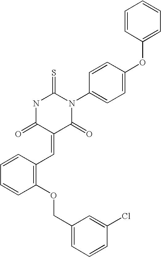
C1=CC(OC2=CC=C(N3C(=S)NC(=O)C(=CC4=C(OCC5=CC=CC(Cl)=C5)C=CC=C4)C3=O)C=C2)=CC=C1
